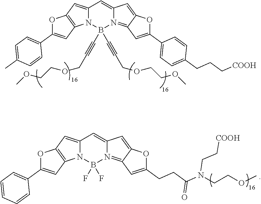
C12=CC3=C(N1B(C#CCOCCOC)(C#CCOCCOC)N1=C4C(=CC1=C2)OC(C1=CC=C(CCC[COOH])C=C1)=C4)C=C(C1=CC=C(C)C=C1)O3.C12=CC3=C(N1B(F)(F)N1=C4C(=CC1=C2)OC(CCC(N(CC[COOH])CCOC)=O)=C4)C=C(C1=CC=CC=C1)O3
